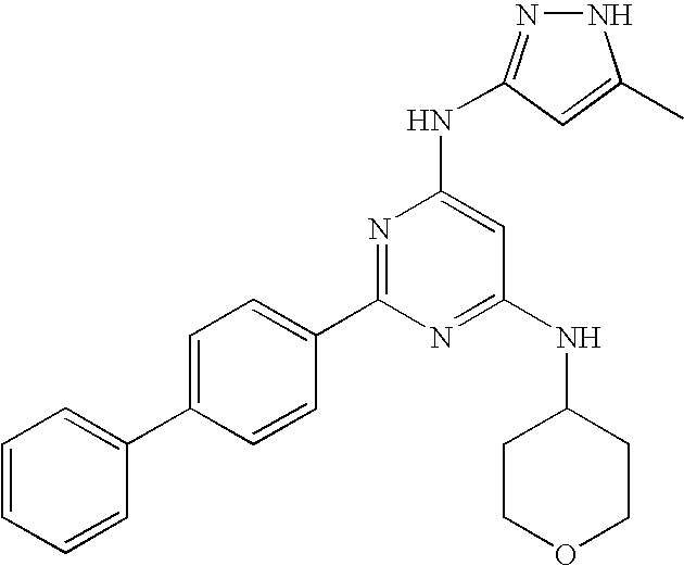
N1N=C(NC2=CC(NC3CCOCC3)=NC(C3=CC=C(C4=CC=CC=C4)C=C3)=N2)C=C1C
